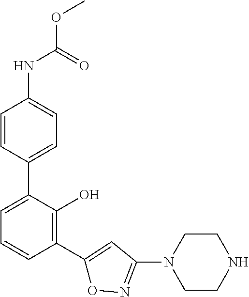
N(C1=CC=C(C2=CC=CC(C3=CC(N4CCNCC4)=NO3)=C2O)C=C1)C(=O)OC
